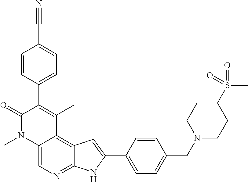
C1=CC(C#N)=CC=C1C1=C(C)C2=C3C(=NC=C2N(C)C1=O)NC(C1=CC=C(CN2CCC(S(=O)(=O)C)CC2)C=C1)=C3
